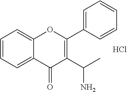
C1=CC=C2C(=C1)OC(C1=CC=CC=C1)=C(C(C)N)C2=O.Cl
